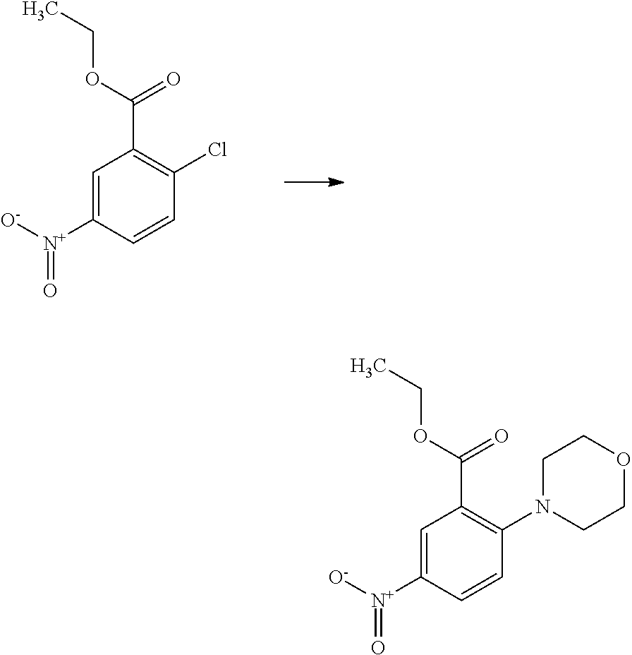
C1=C([N+]([O-])=O)C=CC(Cl)=C1C(OCC)=O.C1=C([N+]([O-])=O)C=CC(N2CCOCC2)=C1C(OCC)=O
